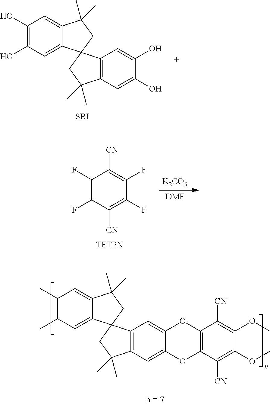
C1(O)=C(O)C=C2C(=C1)C(C)(C)CC21C2=C(C=C(O)C(O)=C2)C(C)(C)C1.[SBI].C1(F)=C(F)C([CN])=C(F)C(F)=C1[CN].[TFTPN].[K2CO3].[DMF].C1(C)=C(C)C=C2C(=C1)C(C)(C)CC21C2=C(C=C3C(=C2)OC2=C(O3)C([CN])=C(OC)C(OC)=C2[CN])C(C)(C)C1
